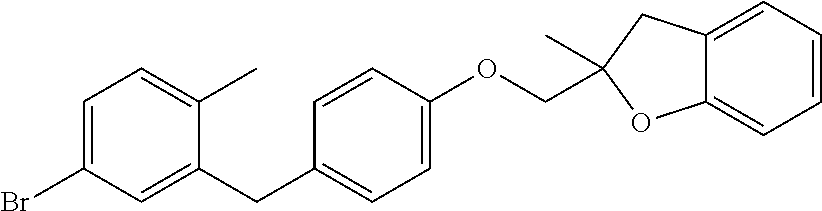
C1(Br)=CC=C(C)C(CC2=CC=C(OCC3(C)CC4=CC=CC=C4O3)C=C2)=C1
